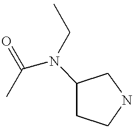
O=C(C)N(C1CCNC1)CC
